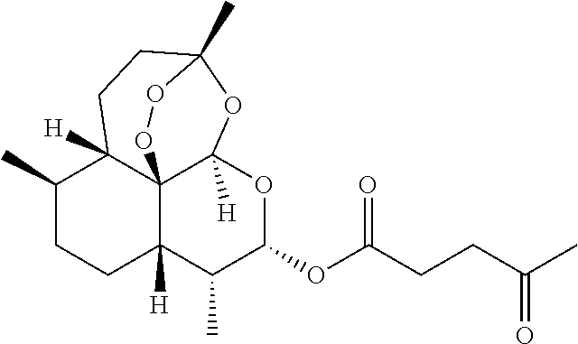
C1(C)CCC2([H])C(C)C(OC(CCC(C)=O)=O)OC3([H])C24C1([H])CCC(C)(O3)OO4
